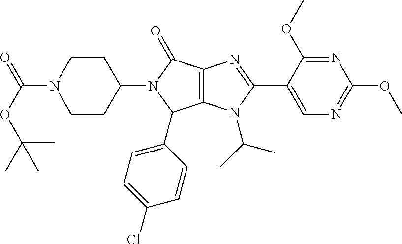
C12=C(N(C(C)C)C(C3=CN=C(OC)N=C3OC)=N1)C(C1=CC=C(Cl)C=C1)N(C1CCN(C(=O)OC(C)(C)C)CC1)C2=O
